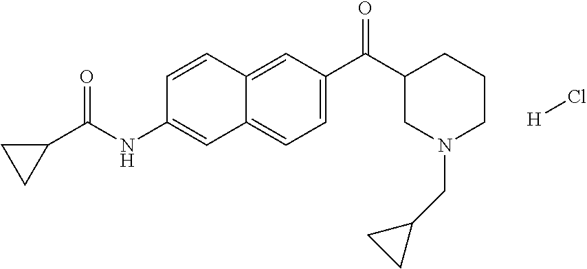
C1=CC2=CC(C(=O)C3CN(CC4CC4)CCC3)=CC=C2C=C1NC(C1CC1)=O.[H]Cl
